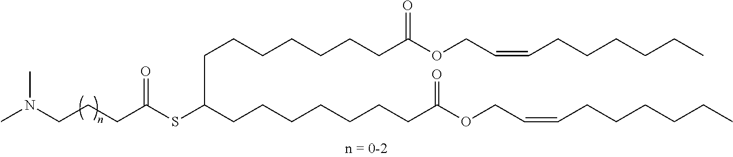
C(CC(SC(CCCCCCCC(OCC=CCCCCCC)=O)CCCCCCCC(OCC=CCCCCCC)=O)=O)CN(C)C
